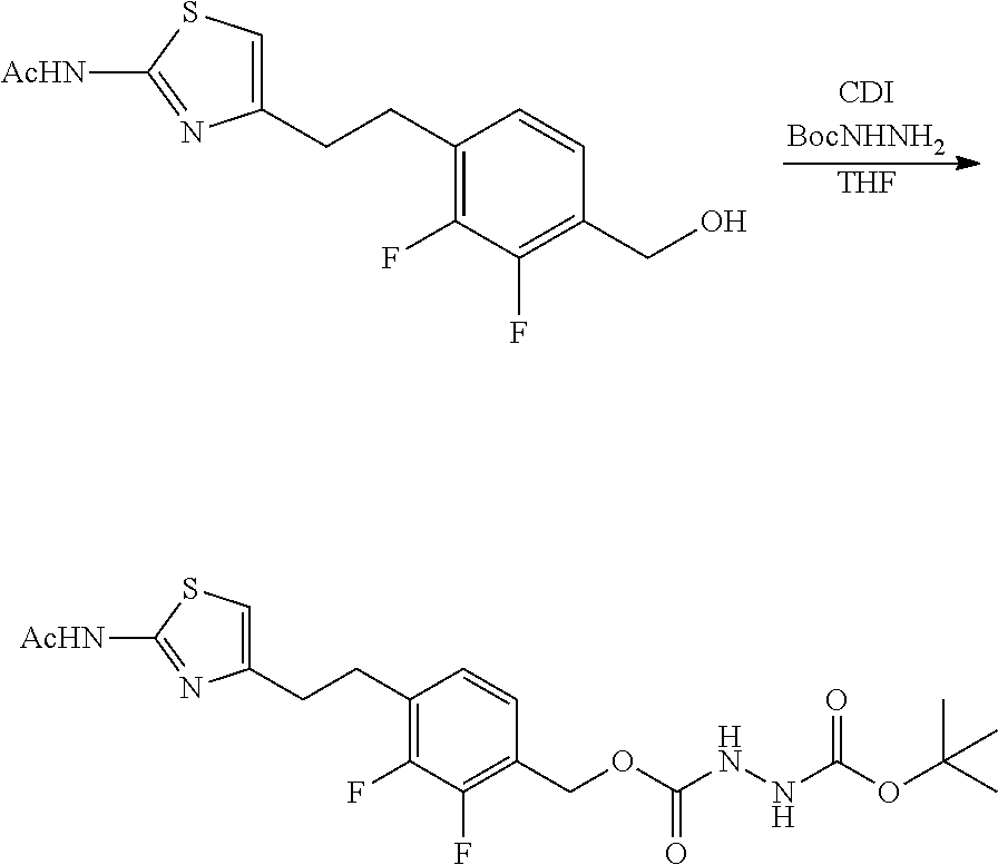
[THF].[CDIBocNHNH2].C1(CCC2=C(F)C(F)=C(CO)C=C2)=CSC([AcHN])=N1.C1(CCC2=C(F)C(F)=C(COC(NNC(OC(C)(C)C)=O)=O)C=C2)=CSC([AcHN])=N1
